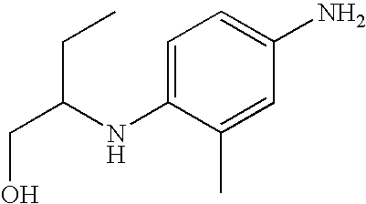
C(C(NC1=CC=C(N)C=C1C)CC)O
